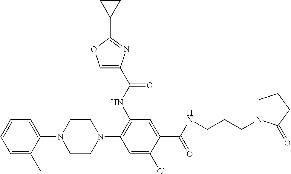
C1=C(C)C(N2CCN(C3=C(NC(C4=COC(C5CC5)=N4)=O)C=C(C(NCCCN4CCCC4=O)=O)C(Cl)=C3)CC2)=CC=C1
